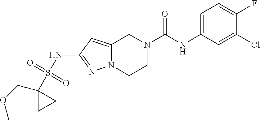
C12=CC(NS(C3(COC)CC3)(=O)=O)=NN1CCN(C(NC1=CC=C(F)C(Cl)=C1)=O)C2
